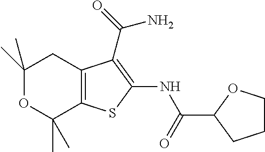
C1(C)(C)OC(C)(C)C2=C(C1)C(C(=O)N)=C(NC(=O)C1CCCO1)S2
